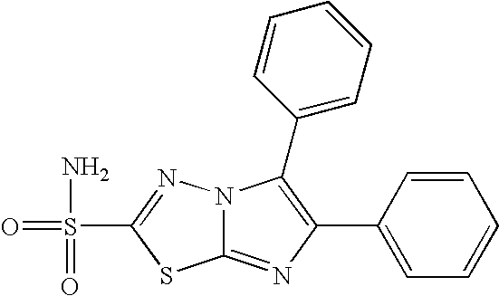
C12=NC(C3=CC=CC=C3)=C(C3=CC=CC=C3)N1N=C(S(N)(=O)=O)S2
